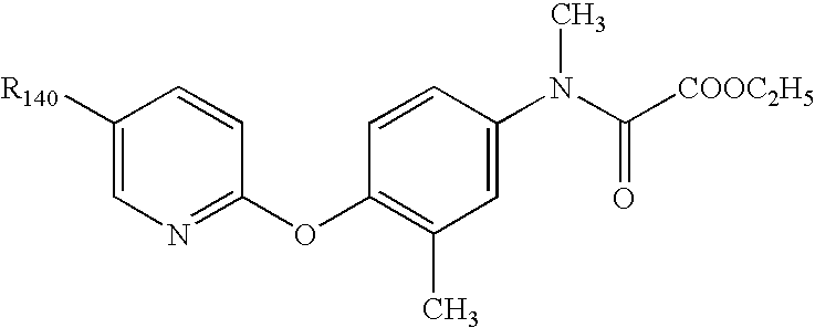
C1([R140])=CN=C(OC2=C(C)C=C(N(C([COOC2H5])=O)C)C=C2)C=C1
